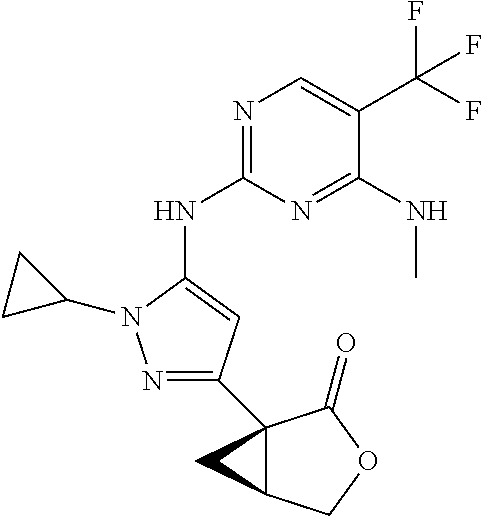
N1=C(NC2=CC(C34C(COC3=O)C4)=NN2C2CC2)N=C(NC)C(C(F)(F)F)=C1
